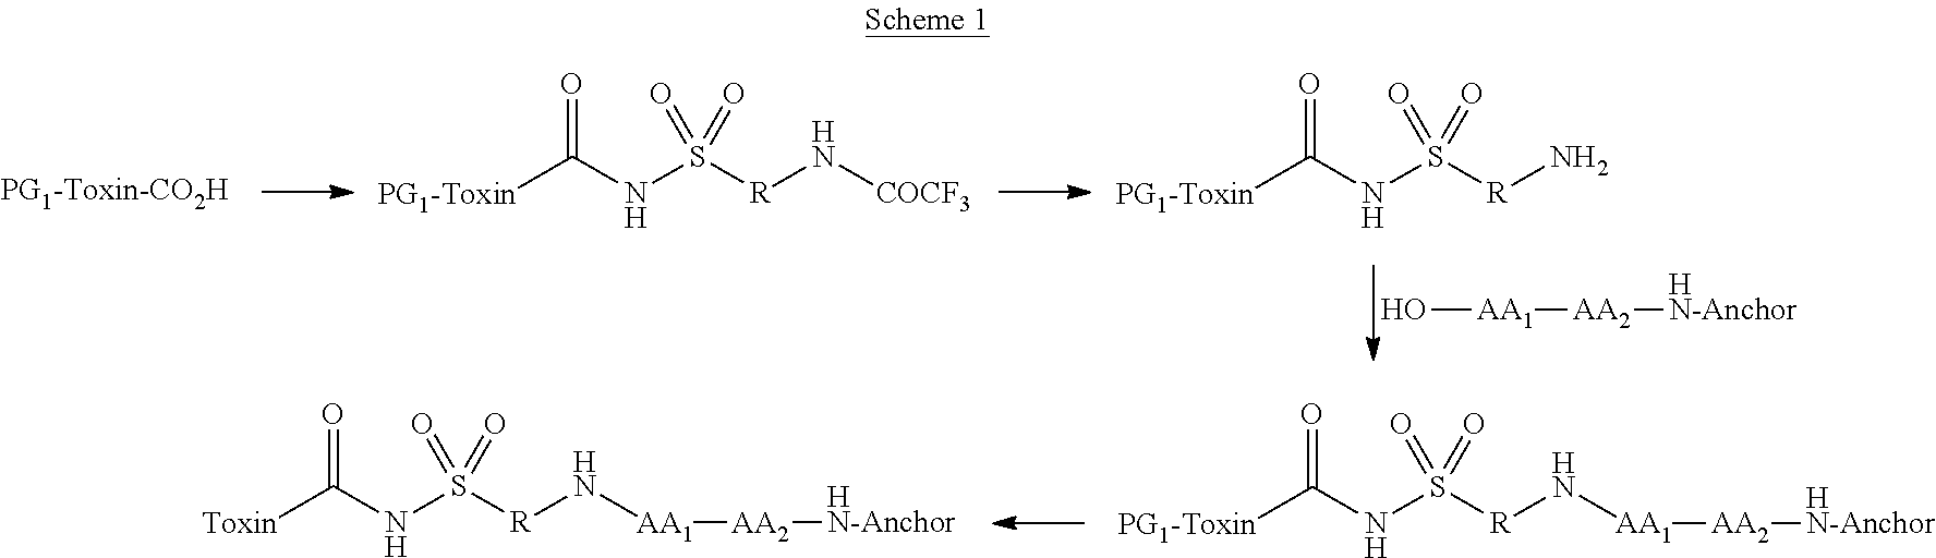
[PG1-Toxin-CO2H].C([PG1-Toxin])(NS([R]N[COCF3])(=O)=O)=O.C([PG1-Toxin])(NS([R]N)(=O)=O)=O.[AA1](O)[AA2][HN-Anchor].C([PG1-Toxin])(NS([R]N[AA1][AA2][HN-Anchor])(=O)=O)=O.C([Toxin])(NS([R]N[AA1][AA2][HN-Anchor])(=O)=O)=O
